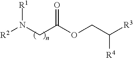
[R1]N(CC(OCC([R3])[R4])=O)[R2]
